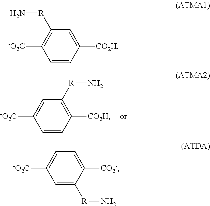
C1=CC([CO2H])=C([R]N)C=C1[-O2C].C1=CC([CO2H])=CC([R]N)=C1[-O2C].C1=C([R]N)C([CO2-])=CC=C1[-O2C]
